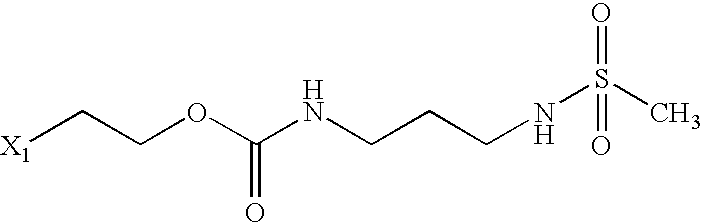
[X1]CCOC(NCCCNS(C)(=O)=O)=O
